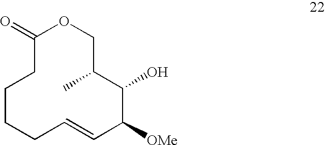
C1(=O)CCCCC=CC([OMe])C(O)C(C)CO1
